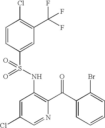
C1=CC(S(NC2=C(C(C3=CC=CC=C3Br)=O)N=CC(Cl)=C2)(=O)=O)=CC(C(F)(F)F)=C1Cl
